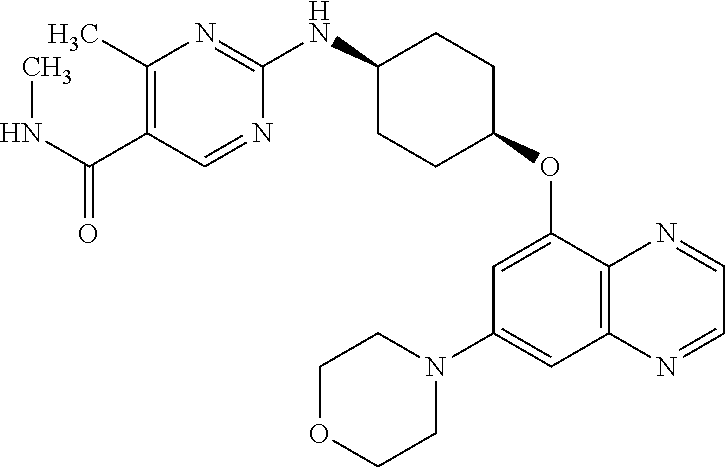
CNC(=O)C1=C(C)N=C(NC2CCC(OC3=CC(N4CCOCC4)=CC4=C3N=CC=N4)CC2)N=C1
